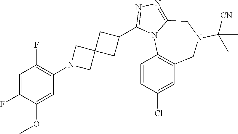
C1=C(F)C(OC)=CC(N2CC3(C2)CC(C2=NN=C4N2C2=C(CN(C([CN])(C)C)C4)C=C(Cl)C=C2)C3)=C1F
